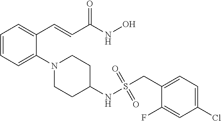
C1=CC=C(N2CCC(NS(=O)(=O)CC3=CC=C(Cl)C=C3F)CC2)C(C=CC(NO)=O)=C1
